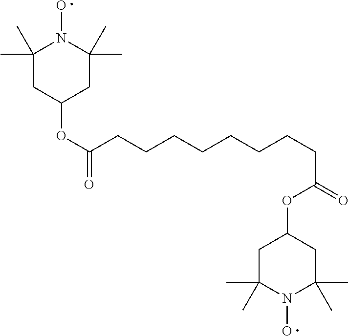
C1(C)(C)CC(OC(CCCCCCCCC(=O)OC2CC(C)(C)N(O)C(C)(C)C2)=O)CC(C)(C)N1O
